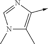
N1(C)C(C)=C(->C)N=C1
